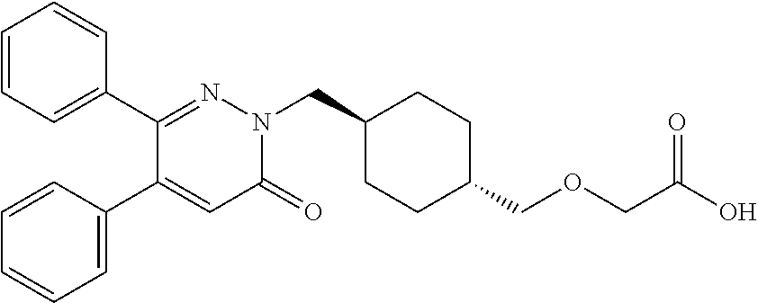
C1=CC=C(C2=NN(CC3CCC(COCC(O)=O)CC3)C(=O)C=C2C2=CC=CC=C2)C=C1
